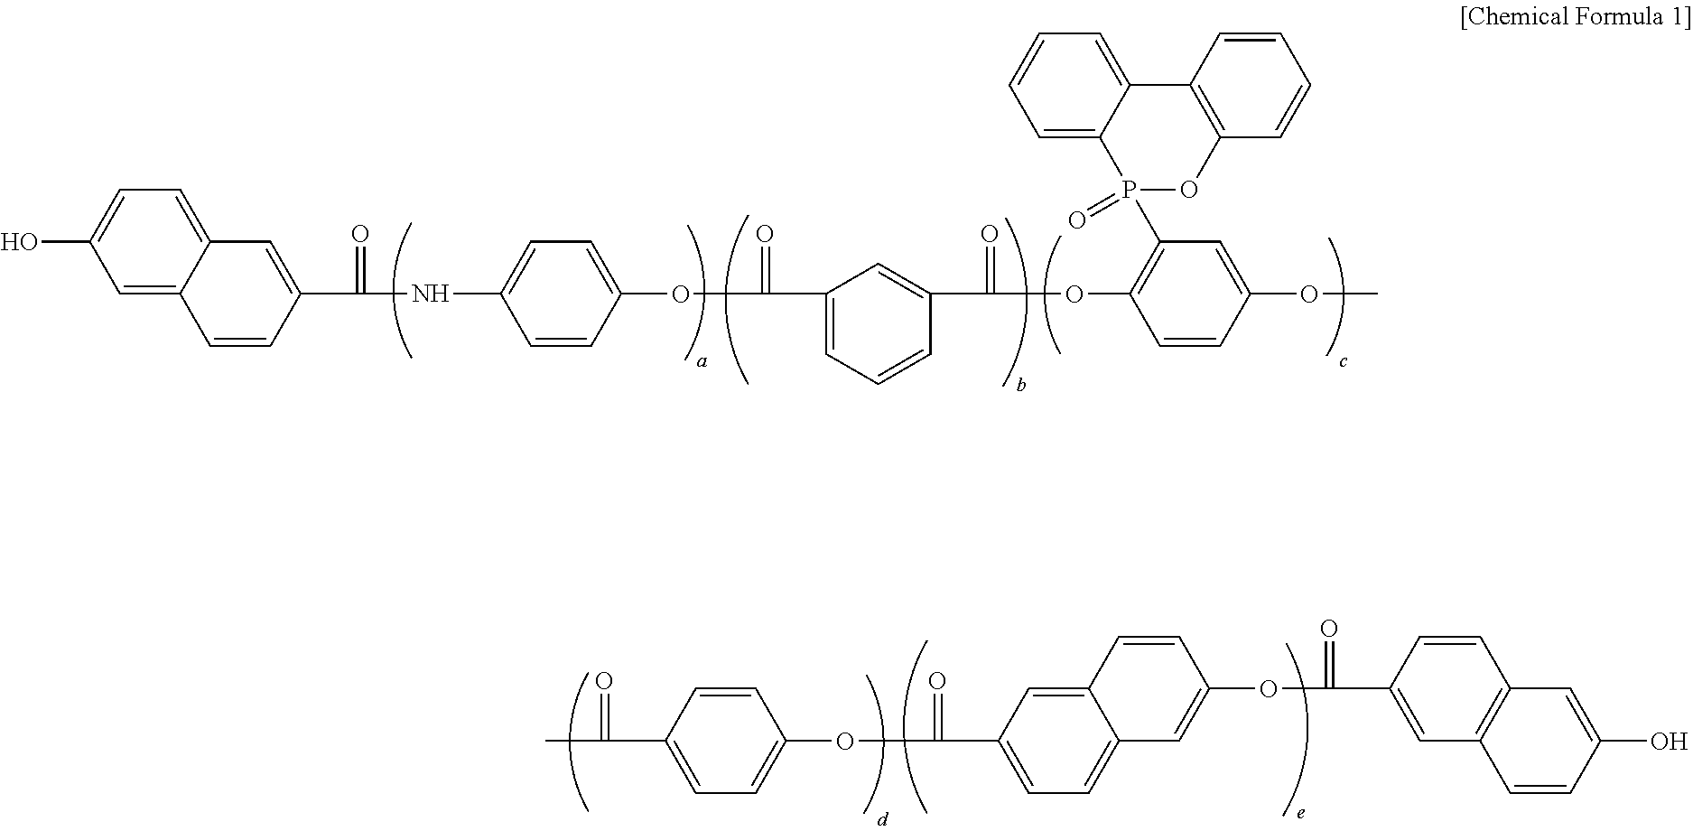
OC1=CC=C2C(=C1)C=CC(C(=O)NC1=CC=C(OC(=O)C3=CC=CC(C(=O)OC4=C(P5(=O)C6=CC=CC=C6C6=C(C=CC=C6)O5)C=C(OC)C=C4)=C3)C=C1)=C2.C(=O)(C1=CC=C(OC(=O)C2=CC=C3C(=C2)C=CC(OC(=O)C2=CC4=C(C=C2)C=C(O)C=C4)=C3)C=C1)C
